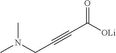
O=C([OLi])C#CCN(C)C
